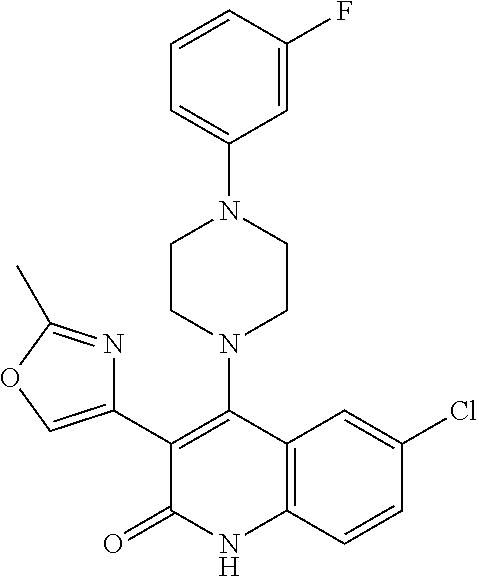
C1(C2=COC(C)=N2)=C(N2CCN(C3=CC=CC(F)=C3)CC2)C2=C(NC1=O)C=CC(Cl)=C2
